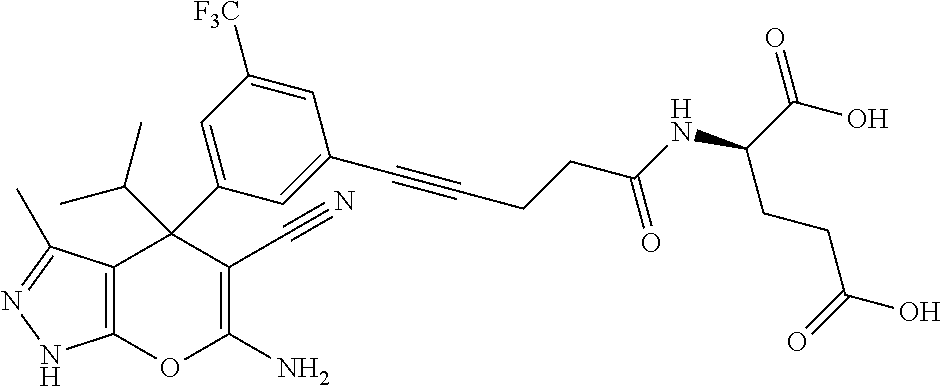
C12=C(C(C)=NN1)C(C1=CC([F3C])=CC(C#CCCC(NC(CCC(=O)O)C(=O)O)=O)=C1)(C(C)C)C(C#N)=C(N)O2
